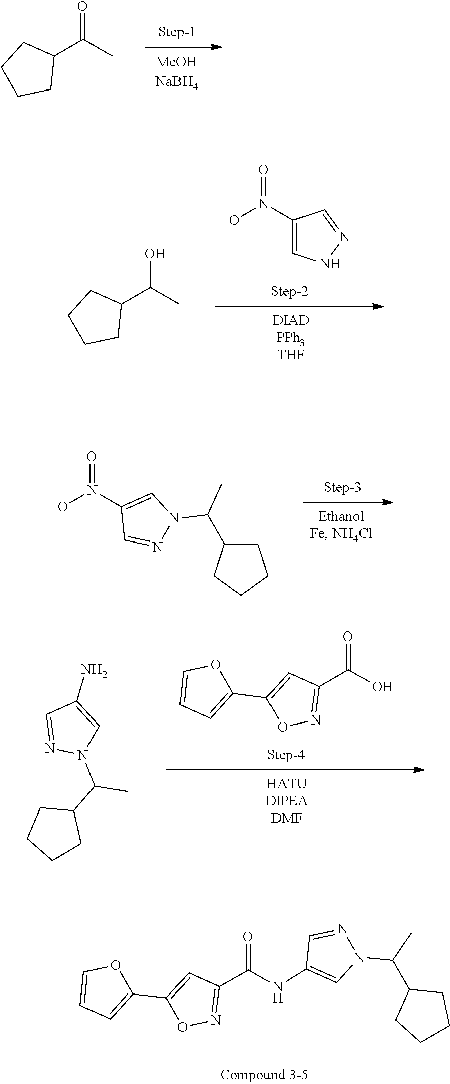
C1CCCC1C(=O)C.C1CCCC1C(O)C.C1(N(O)=O)=CNN=C1.O=N(C1=CN(C(C2CCCC2)C)N=C1)O.C1=C(NC(C2=NOC(C3=CC=CO3)=C2)=O)C=NN1C(C1CCCC1)C.C1=C(N)C=NN1C(C1CCCC1)C.C1=CC=C(C2=CC(C(=O)O)=NO2)O1
